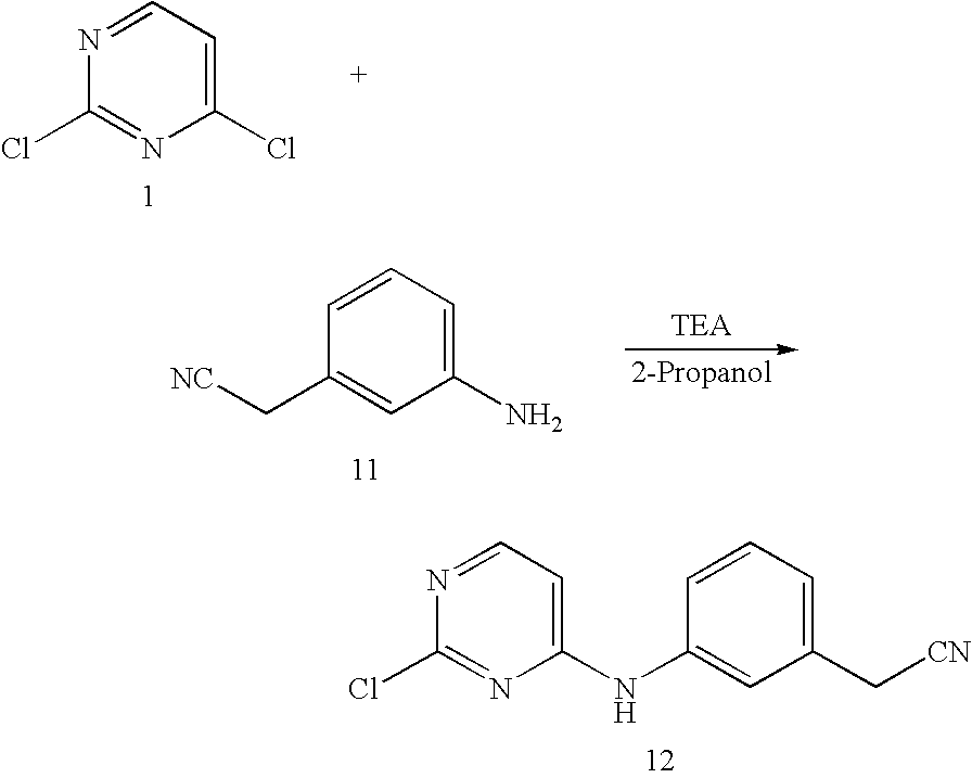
C1(NC2=CC(C[CN])=CC=C2)=CC=NC(Cl)=N1.C1(Cl)=CC=NC(Cl)=N1.C1(N)=CC=CC(C[NC])=C1
